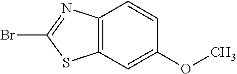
C12=C(C=C(OC)C=C1)SC(Br)=N2
